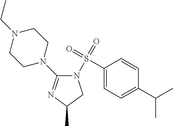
N1(S(=O)(=O)C2=CC=C(C(C)C)C=C2)C(N2CCN(CC)CC2)=NC(C)C1
